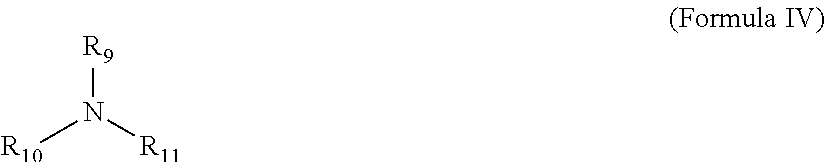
[R9]N([R11])[R10]
